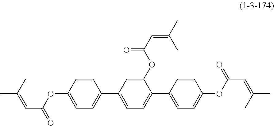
C1=CC(OC(C=C(C)C)=O)=CC=C1C1=CC=C(C2=CC=C(OC(C=C(C)C)=O)C=C2)C(OC(C=C(C)C)=O)=C1
